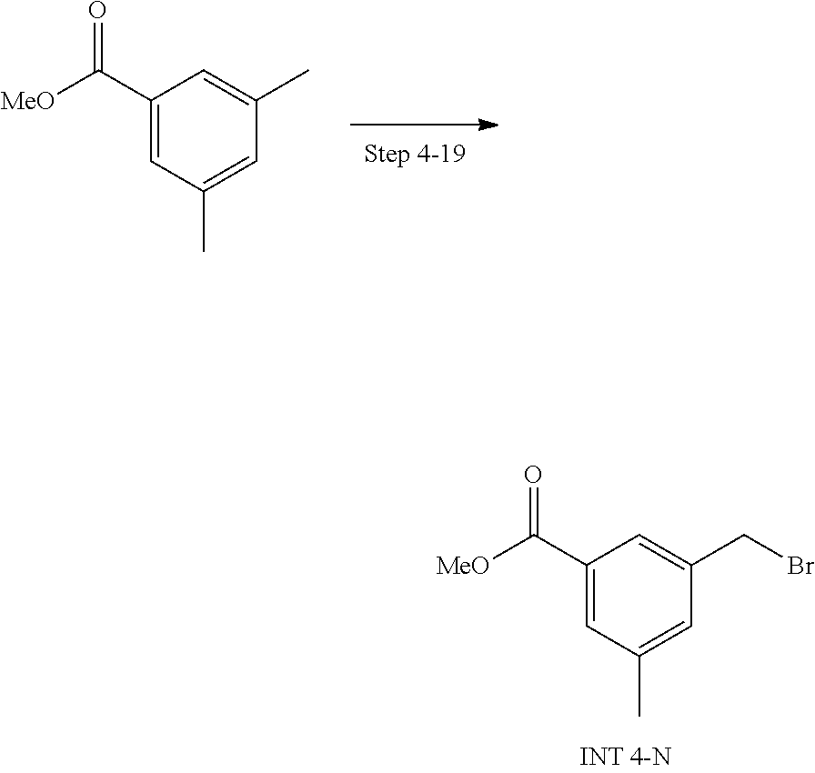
C1(C([MeO])=O)=CC(C)=CC(CBr)=C1.C1(C([MeO])=O)=CC(C)=CC(C)=C1
